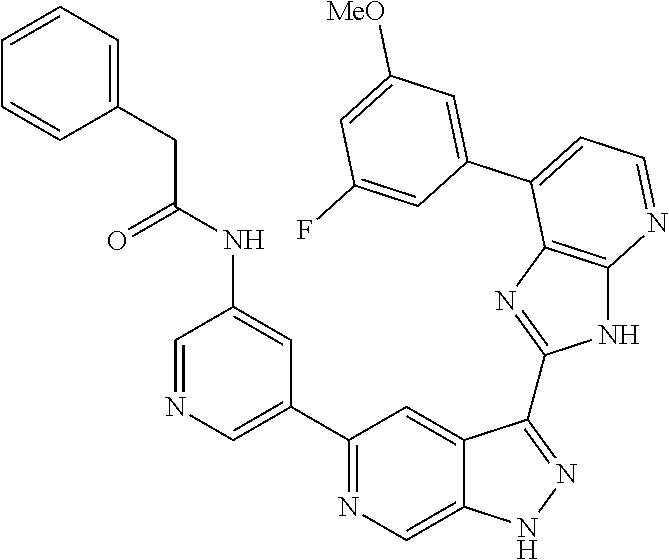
C1(C2=NC=C3C(=C2)C(C2=NC4=C(N2)N=CC=C4C2=CC([MeO])=CC(F)=C2)=NN3)=CN=CC(NC(=O)CC2=CC=CC=C2)=C1
